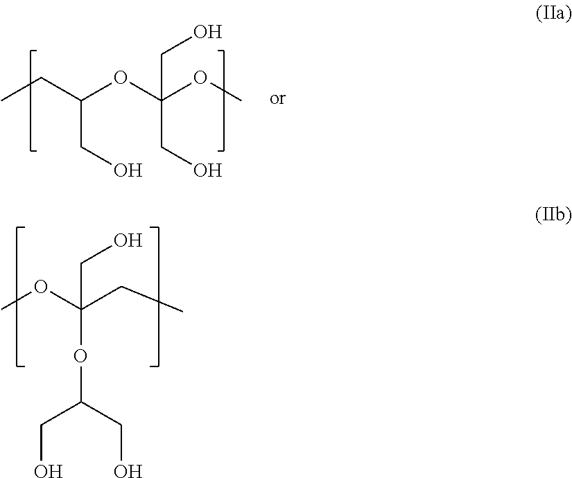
CCC(OC(OC)(CO)CO)CO.C(OC(CO)CO)(OC)(CC)CO
